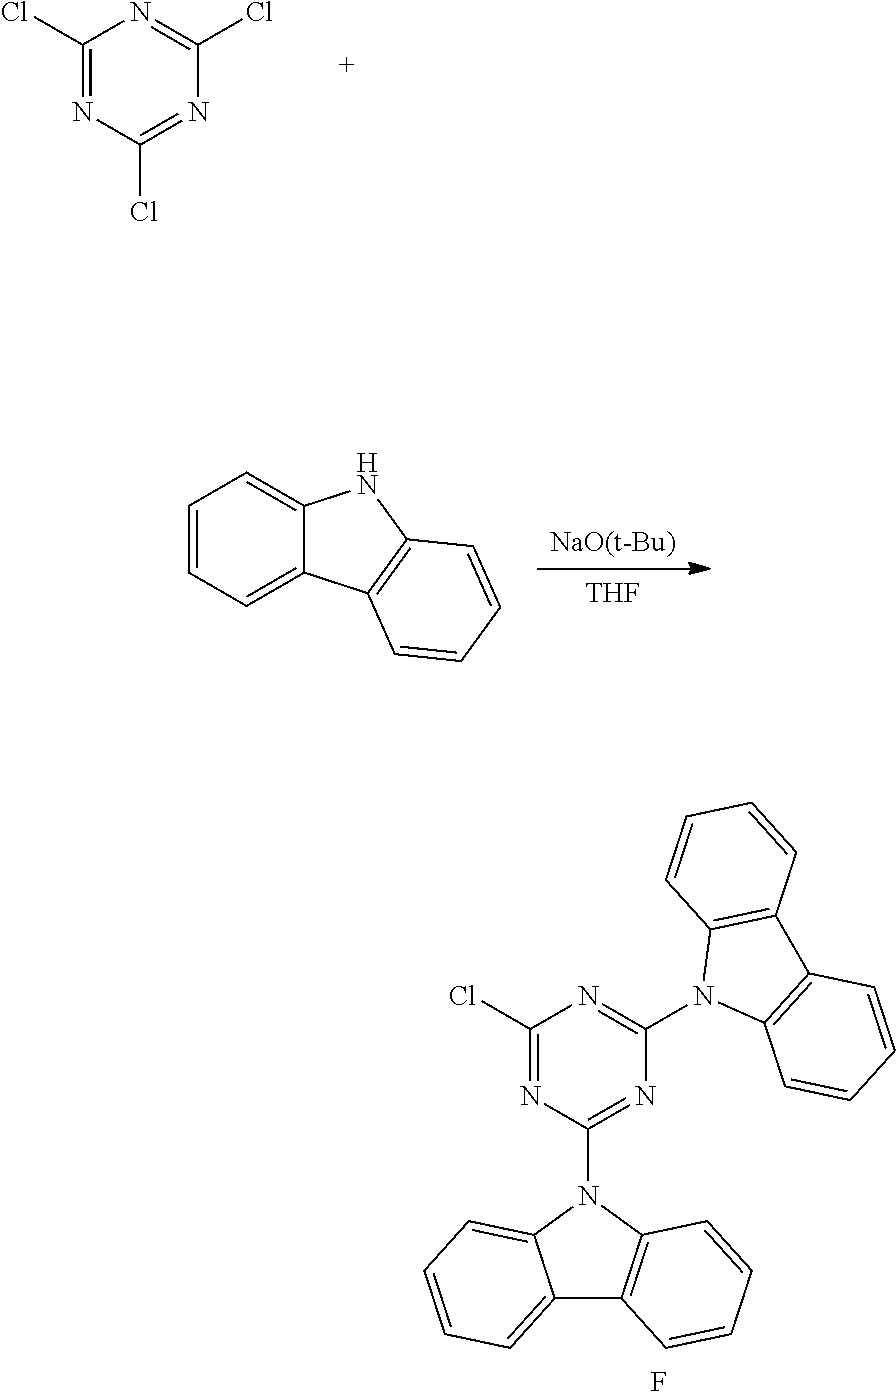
C1(Cl)=NC(Cl)=NC(Cl)=N1.[NaO(t-Bu)].[THF].C12=CC=CC=C1NC1=C2C=CC=C1.C1=CC2=C(C=C1)C1=C(N2C2=NC(Cl)=NC(N3C4=CC=CC=C4C4=C3C=CC=C4)=N2)C=CC=C1.F
